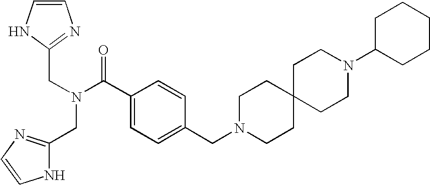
C(C1=NC=CN1)N(CC1=NC=CN1)C(C1=CC=C(CN2CCC3(CC2)CCN(C2CCCCC2)CC3)C=C1)=O
